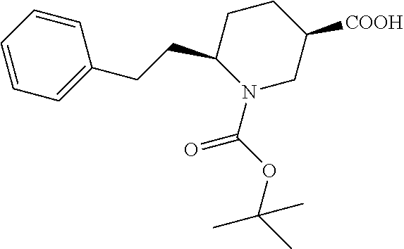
C1=CC=C(CCC2CCC([COOH])CN2C(OC(C)(C)C)=O)C=C1
